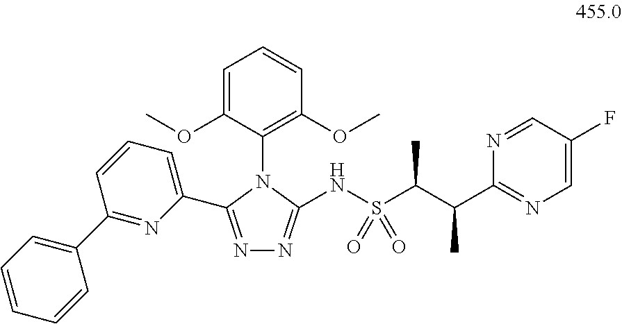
C1=C(OC)C(N2C(NS(C(C(C3=NC=C(F)C=N3)C)C)(=O)=O)=NN=C2C2=CC=CC(C3=CC=CC=C3)=N2)=C(OC)C=C1
